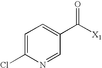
C1=C(Cl)N=CC(C([X1])=O)=C1
